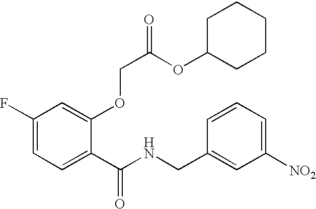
C1(F)=CC=C(C(NCC2=CC([NO2])=CC=C2)=O)C(OCC(OC2CCCCC2)=O)=C1
